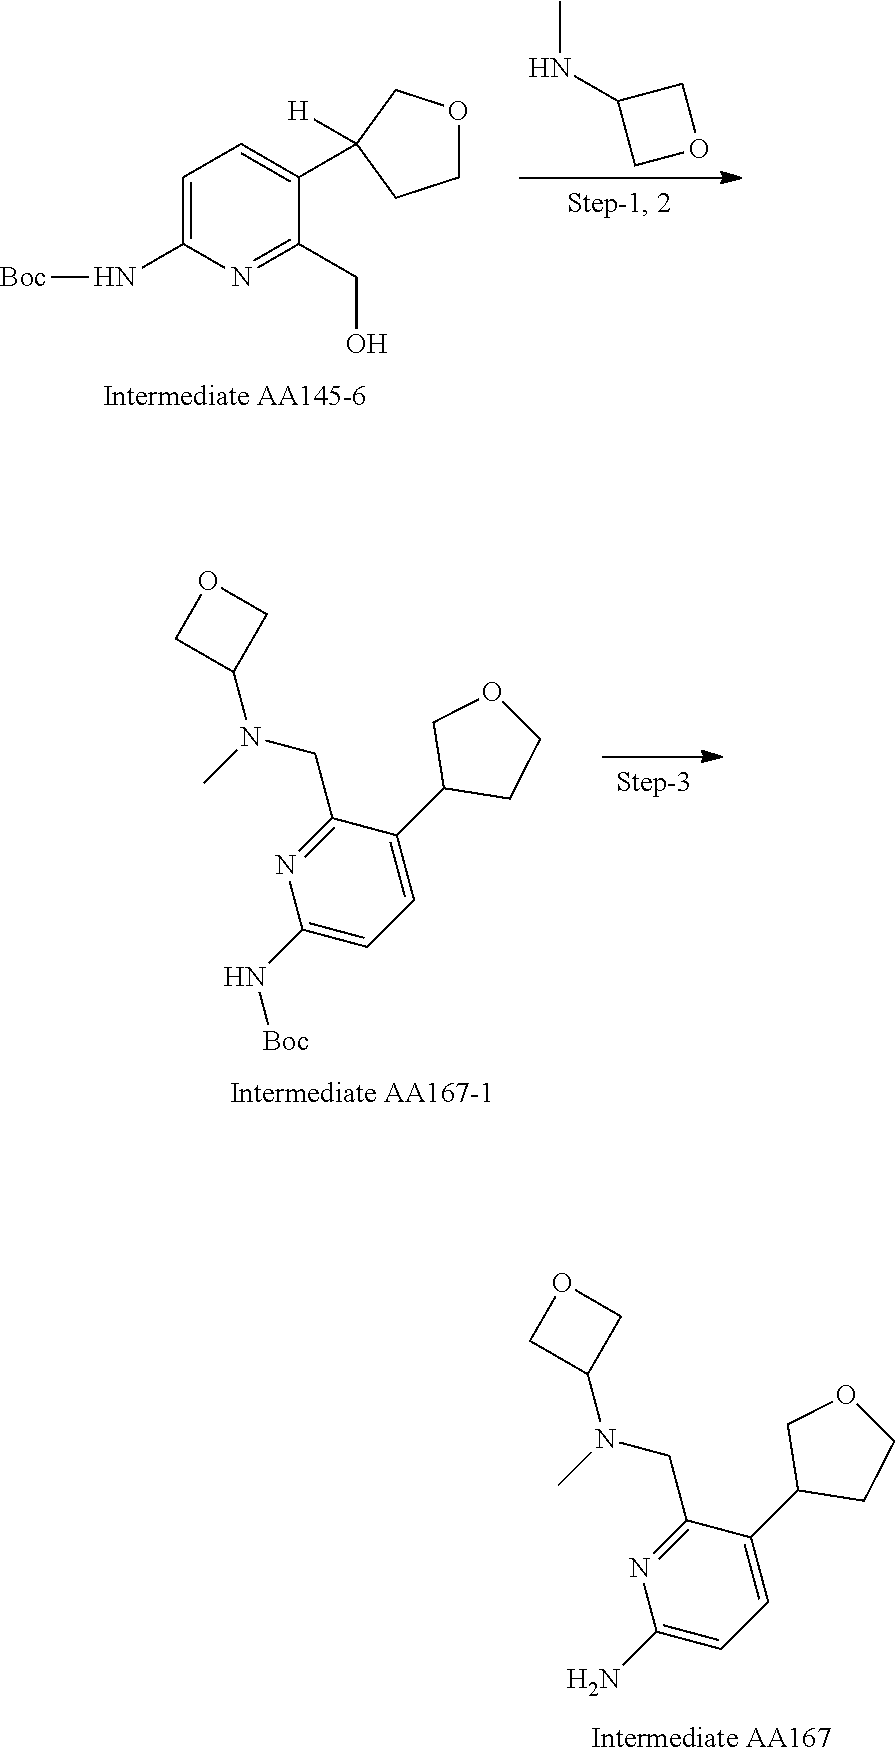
C1(C2CCOC2)=CC=C(N)N=C1CN(C1COC1)C.N(C1=CC=C(C2([H])COCC2)C(CO)=N1)[Boc].CNC1COC1.C1(C2CCOC2)=CC=C(N[Boc])N=C1CN(C1COC1)C
